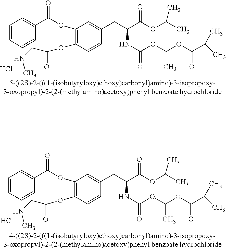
C1=CC=CC(C(=O)OC2=C(OC(=O)CNC)C=CC(CC(C(OC(C)C)=O)NC(OC(OC(C(C)C)=O)C)=O)=C2)=C1.Cl.C1=CC=CC(C(=O)OC2=C(OC(=O)CNC)C=CC(CC(C(OC(C)C)=O)NC(OC(OC(C(C)C)=O)C)=O)=C2)=C1.Cl
